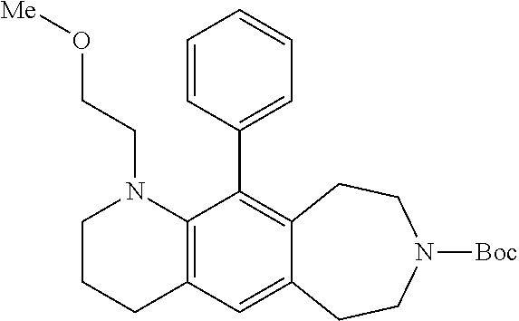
C12=C(C(C3=CC=CC=C3)=C3C(=C1)CCN([Boc])CC3)N(CCO[Me])CCC2
